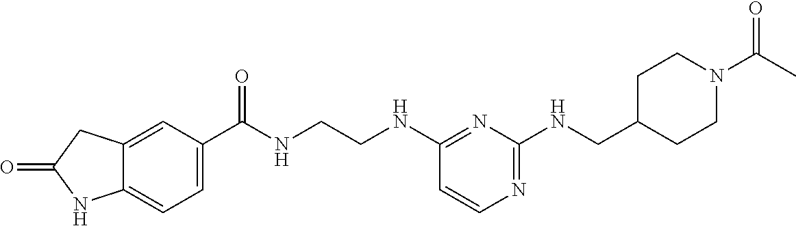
C1(C(NCCNC2=NC(NCC3CCN(C(C)=O)CC3)=NC=C2)=O)=CC=C2C(=C1)CC(=O)N2
